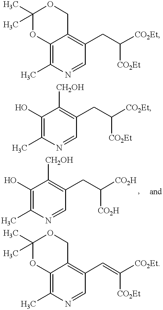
O1C2=C(C)N=CC(CC([CO2Et])[CO2Et])=C2COC1(C)C.C1(O)=C(C)N=CC(CC([CO2Et])[CO2Et])=C1[CH2OH].C1(O)=C(C)N=CC(CC([CO2H])[CO2H])=C1[CH2OH].C1(C)(C)OC2=C(C)N=CC(C=C([CO2Et])[CO2Et])=C2CO1
